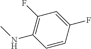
C1=C(F)C=CC(NC)=C1F
